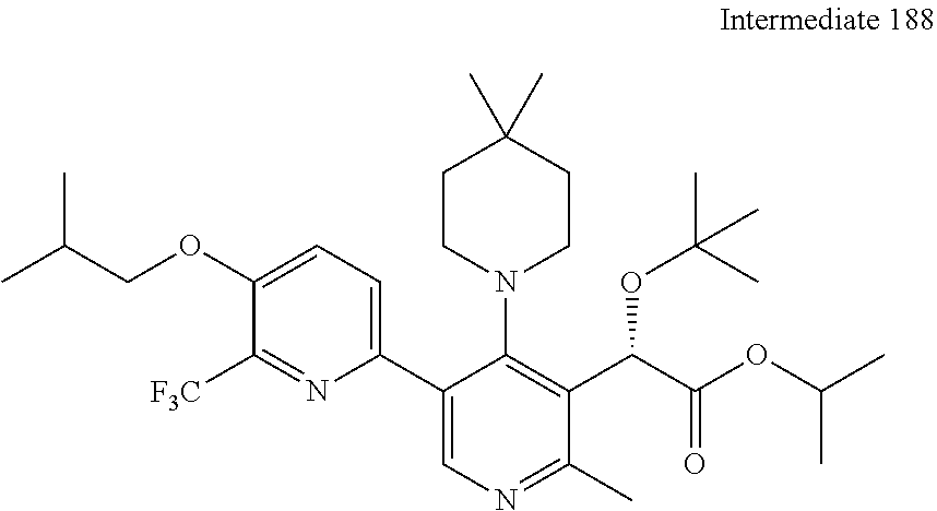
C1=C(OCC(C)C)C([F3C])=NC(C2=CN=C(C)C(C(C(OC(C)C)=O)OC(C)(C)C)=C2N2CCC(C)(C)CC2)=C1
